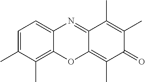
C1=C(C)C(C)=C2C(=C1)N=C1C(=C(C)C(=O)C(C)=C1C)O2
